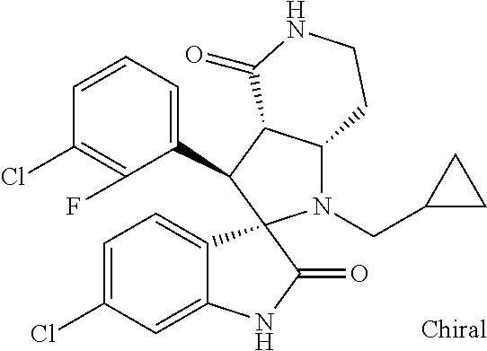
C1(C2C3C(N(CC4CC4)C24C2=CC=C(Cl)C=C2NC4=O)CCNC3=O)=CC=CC(Cl)=C1F
